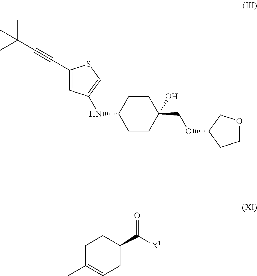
C1(NC2=CSC(C#CC(C)(C)C)=C2)CCC(COC2CCOC2)(O)CC1.C1(C)=CCC(C([X1])=O)CC1
